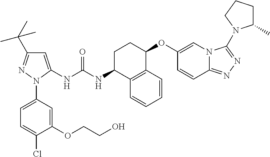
C1=C(NC(NC2C3=C(C(OC4=CN5C(=NN=C5N5C(C)CCC5)C=C4)CC2)C=CC=C3)=O)N(C2=CC=C(Cl)C(OCCO)=C2)N=C1C(C)(C)C
